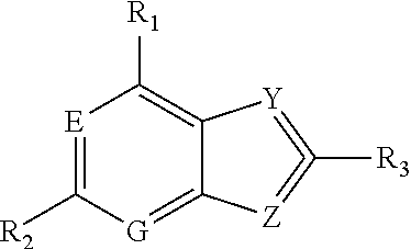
[E]1=C([R2])[G]=C2C(=C1[R1])[Y]=C([R3])=[Z]2
